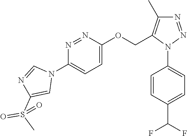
C1=CC(N2N=NC(C)=C2COC2=CC=C(N3C=NC(S(C)(=O)=O)=C3)N=N2)=CC=C1C(F)F
